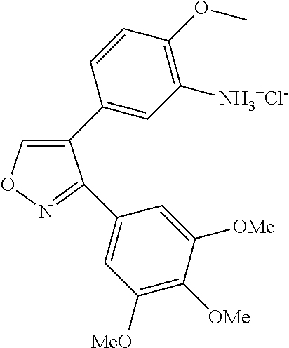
C1(C2=CC([NH3+Cl-])=C(OC)C=C2)=CON=C1C1=CC([MeO])=C([OMe])C([OMe])=C1
